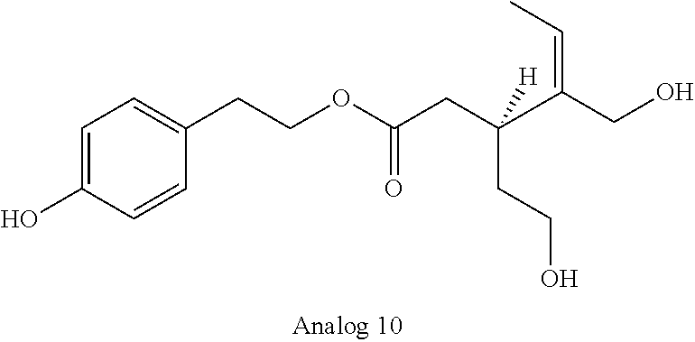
C1=C(O)C=CC(CCOC(CC(CCO)(C(CO)=CC)[H])=O)=C1
